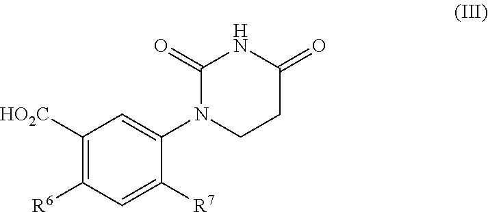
C1([HO2C])=C([R6])C=C([R7])C(N2CCC(=O)NC2=O)=C1
